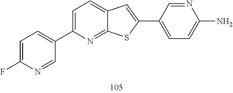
C1=C(F)N=CC(C2=CC=C3C(=N2)SC(C2=CC=C(N)N=C2)=C3)=C1
